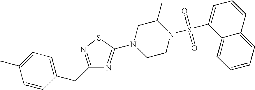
C1=CC(CC2=NSC(N3CCN(S(C4=CC=CC5=CC=CC=C45)(=O)=O)C(C)C3)=N2)=CC=C1C
